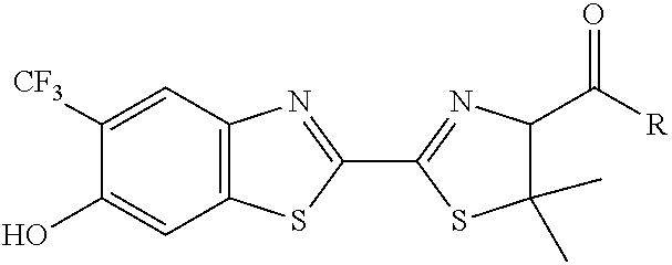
C1([CF3])=CC2=C(C=C1O)SC(C1=NC(C([R])=O)C(C)(C)S1)=N2
